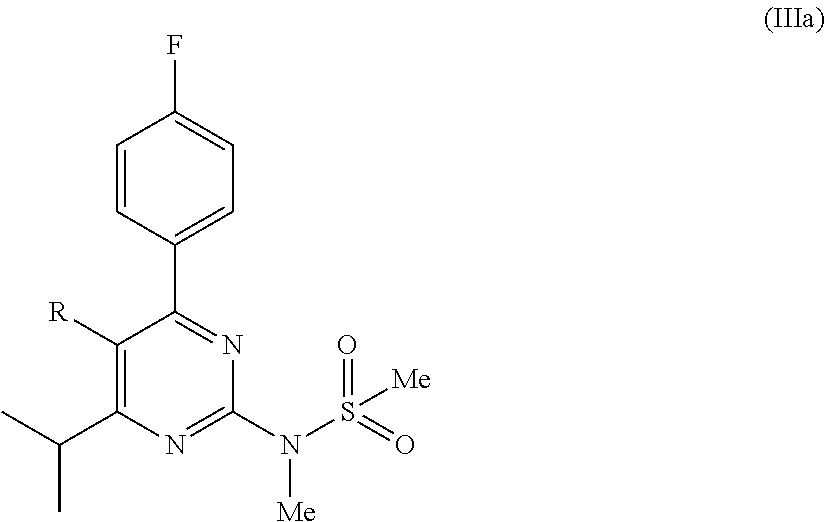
C1=CC(C2=NC(N(S([Me])(=O)=O)[Me])=NC(C(C)C)=C2[R])=CC=C1F
